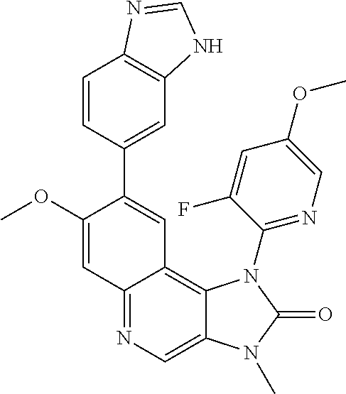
C1(OC)=CC2=NC=C3C(=C2C=C1C1=CC2=C(C=C1)N=CN2)N(C1=NC=C(OC)C=C1F)C(=O)N3C
